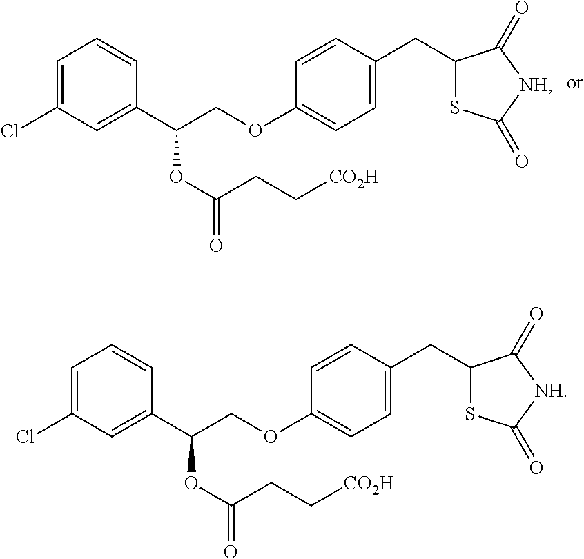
C1=C(Cl)C=C(C(COC2=CC=C(CC3SC(=O)[NH]C3=O)C=C2)OC(CC[CO2H])=O)C=C1.C1=C(Cl)C=C(C(COC2=CC=C(CC3SC(=O)[NH]C3=O)C=C2)OC(CC[CO2H])=O)C=C1
